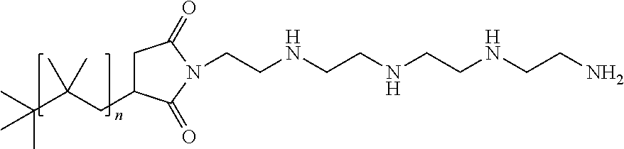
C1C(CC(C(C)(C)C)(C)C)C(=O)N(CCNCCNCCNCCN)C1=O
